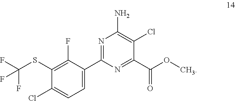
C1(SC(F)(F)F)=C(F)C(C2=NC(N)=C(Cl)C(C(OC)=O)=N2)=CC=C1Cl
